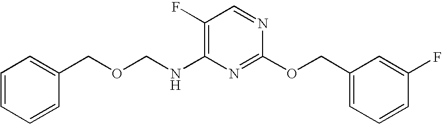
C1(F)=C(NCOCC2=CC=CC=C2)N=C(OCC2=CC=CC(F)=C2)N=C1
